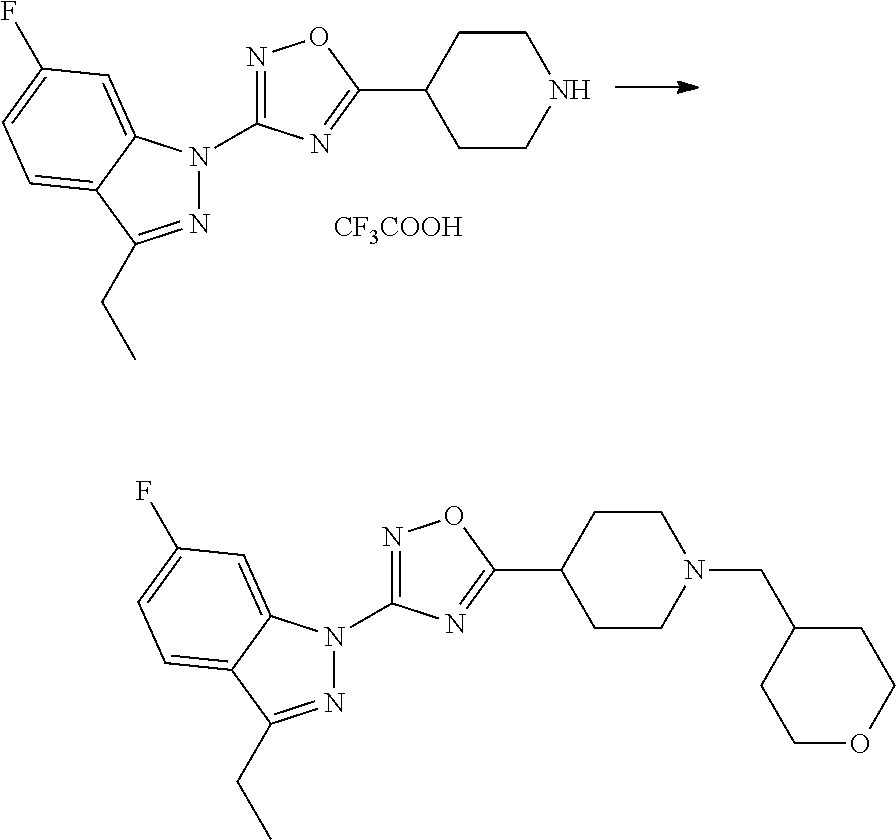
N1=C(N2N=C(CC)C3=CC=C(F)C=C23)N=C(C2CCNCC2)O1.[CF3COOH].N1=C(N2N=C(CC)C3=CC=C(F)C=C23)N=C(C2CCN(CC3CCOCC3)CC2)O1
